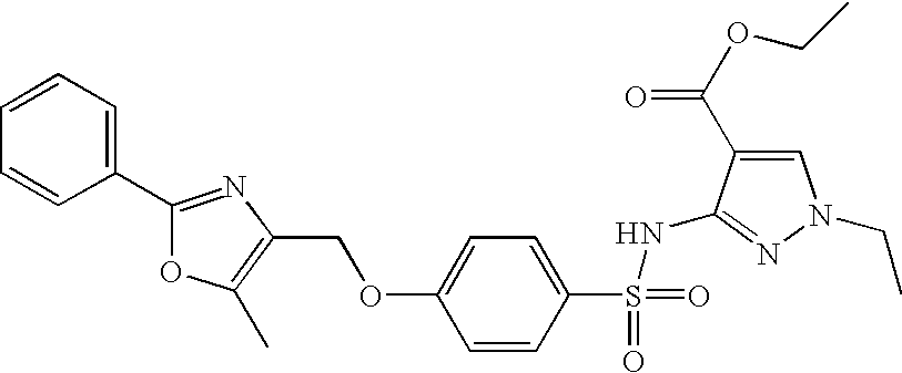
C1(OCC2=C(C)OC(C3=CC=CC=C3)=N2)=CC=C(S(=O)(=O)NC2=NN(CC)C=C2C(=O)OCC)C=C1
